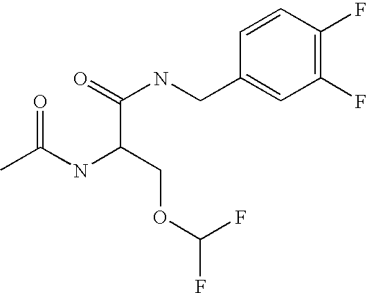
O=C(NCC1=CC(F)=C(F)C=C1)C(NC(C)=O)COC(F)F
